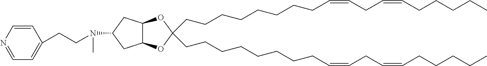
C(CCCCCCCC=CCC=CCCCCC)C1(CCCCCCCCC=CCC=CCCCCC)OC2C(O1)CC(N(CCC1=CC=NC=C1)C)C2
